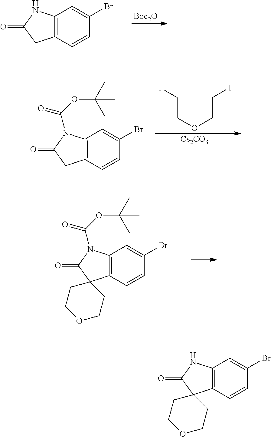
C12=C(C=CC(Br)=C1)CC(=O)N2.[Boc2O].C12=C(C=CC(Br)=C1)CC(=O)N2C(OC(C)(C)C)=O.C(CI)OCCI.[Cs2CO3].C12=C(C=CC(Br)=C1)C1(C(=O)N2C(OC(C)(C)C)=O)CCOCC1.C12=C(C=CC(Br)=C1)C1(C(=O)N2)CCOCC1
